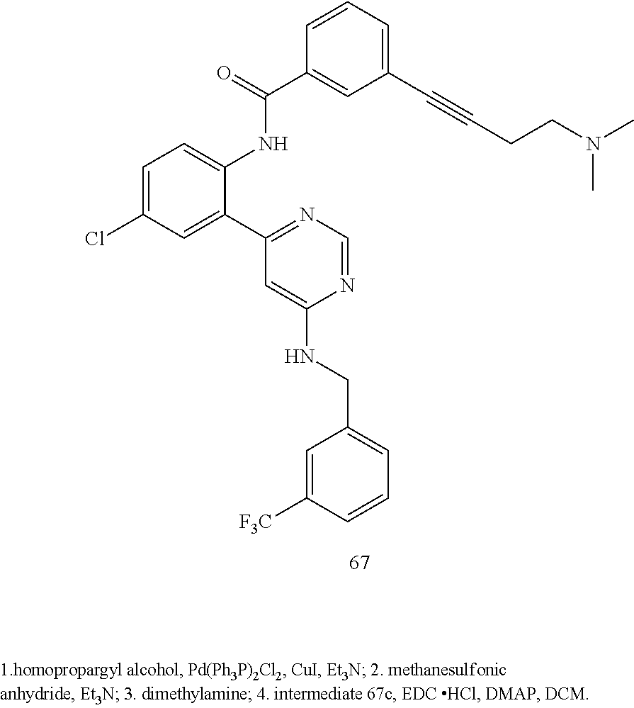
C1=C(Cl)C=C(C2=NC=NC(NCC3=CC=CC([F3C])=C3)=C2)C(NC(C2=CC(C#CCCN(C)C)=CC=C2)=O)=C1
